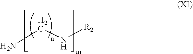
NCN[R2]
